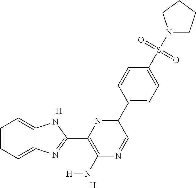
C1=CC=C2C(=C1)NC(C1=C(N[H])N=CC(C3=CC=C(S(=O)(=O)N4CCCC4)C=C3)=N1)=N2.[H].[H]
